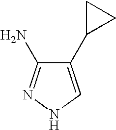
C1(C2CC2)=CNN=C1N
